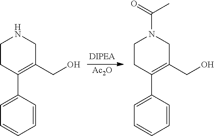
[Ac2O].C1CC(C2=CC=CC=C2)=C(CO)CN1.C1CC(C2=CC=CC=C2)=C(CO)CN1C(=O)C
